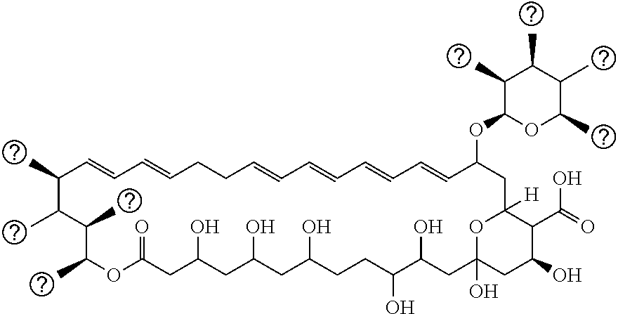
C1(C)C(OC2CC3([H])OC(O)(CC(O)C3C(O)=O)CC(O)C(O)CCC(O)CC(O)CC(O)CC(=O)OC(C)C(C)C(C)C(C)C=CC=CCCC=CC=CC=CC=C2)OC(C)C(C)C1C
